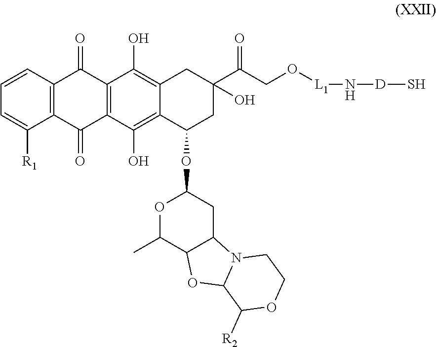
C1=CC2=C(C([R1])=C1)C(=O)C1=C(C2=O)C(O)=C2C(=C1O)C(OC1OC(C)C3C(C1)N1C(O3)C([R2])OCC1)CC(C(CO[L1]N[D]S)=O)(O)C2
